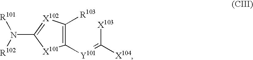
N(C1=[X102]C([R103])=C([Y101]=C([X103])[X104])[X101]1)([R102])[R101]
